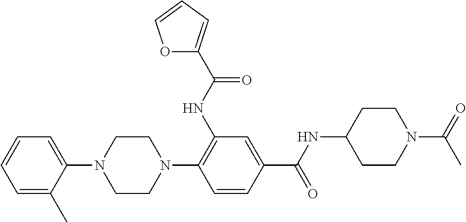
C1=C(C)C(N2CCN(C3=C(NC(=O)C4=CC=CO4)C=C(C(=O)NC4CCN(C(=O)C)CC4)C=C3)CC2)=CC=C1
